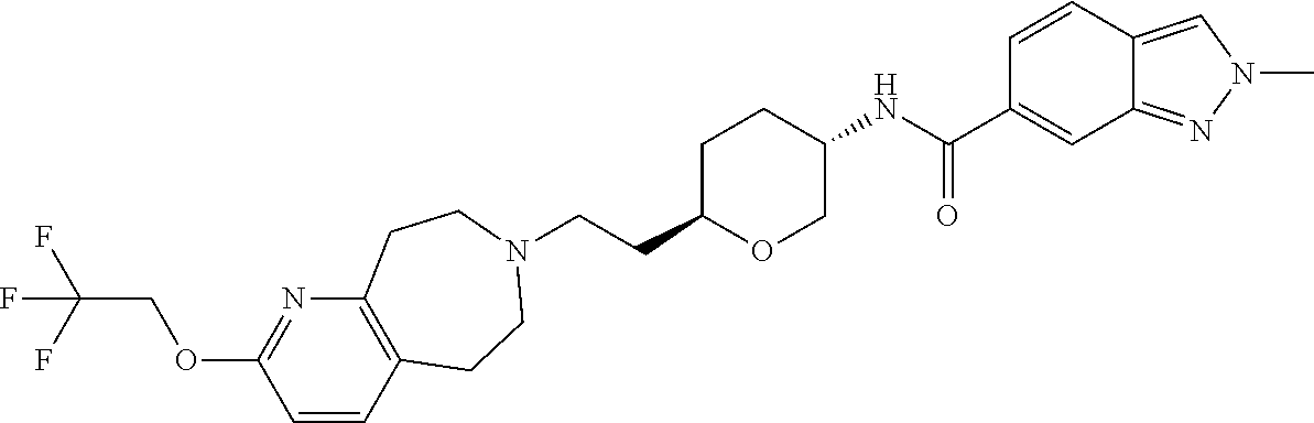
C(CC1OCC(NC(C2=CC3=NN(C)C=C3C=C2)=O)CC1)N1CCC2=C(N=C(OCC(F)(F)F)C=C2)CC1
